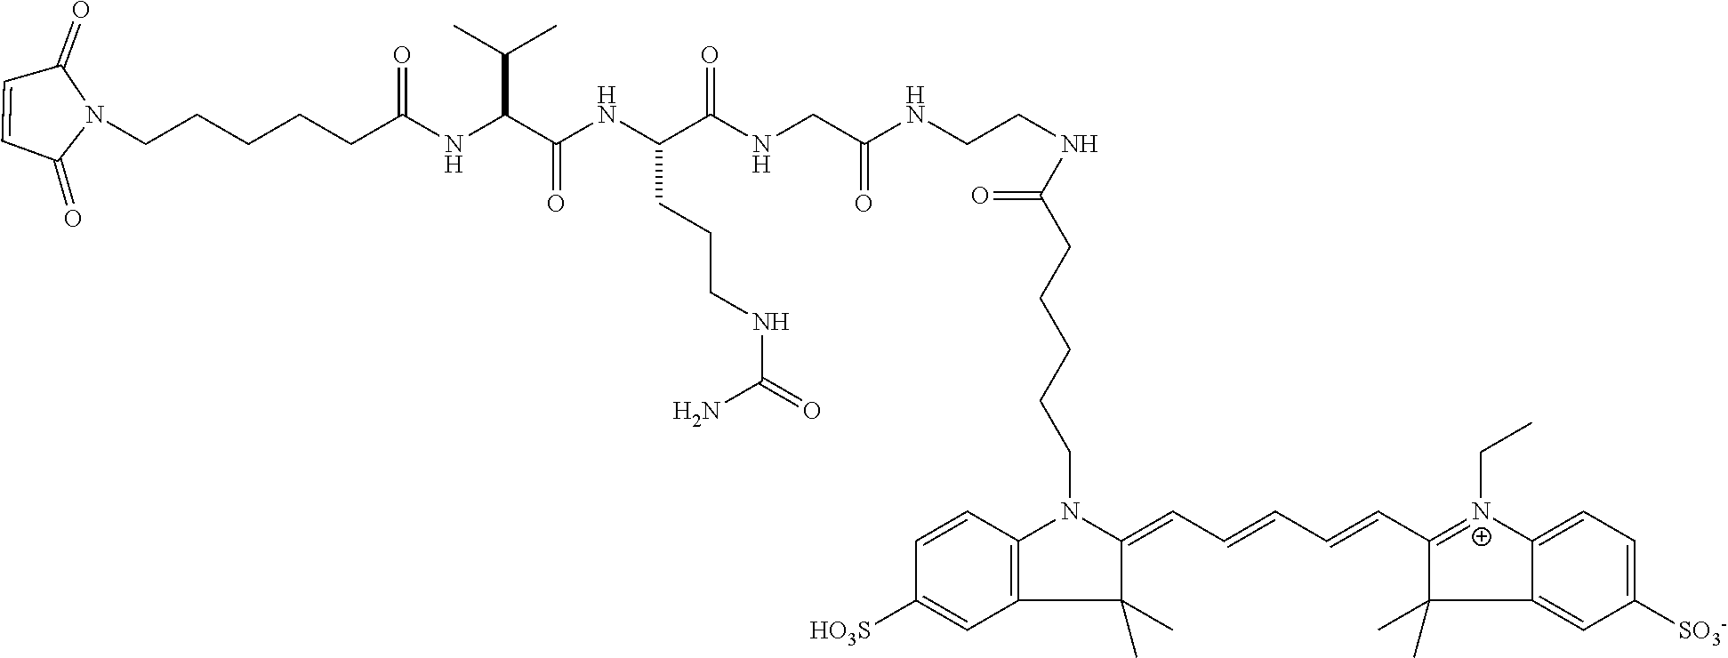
C1=CC(=O)N(CCCCCC(NC(C(NC(C(NCC(NCCNC(CCCCCN2C3=C(C(C)(C)C2=CC=CC=CC2=[N+](CC)C4=CC=C([SO3-])C=C4C2(C)C)C=C([HO3S])C=C3)=O)=O)=O)CCCNC(=O)N)=O)C(C)C)=O)C1=O
